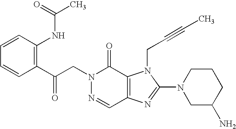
C(N1N=CC2=C(C1=O)N(CC#CC)C(N1CC(N)CCC1)=N2)C(C1=C(NC(C)=O)C=CC=C1)=O
